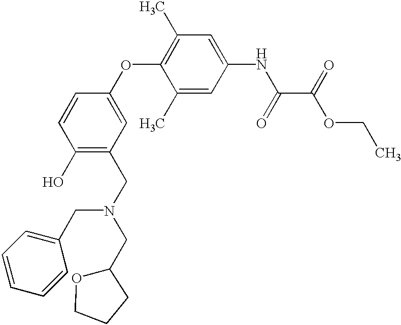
C1=CC(O)=C(CN(CC2=CC=CC=C2)CC2OCCC2)C=C1OC1=C(C)C=C(NC(C(OCC)=O)=O)C=C1C
